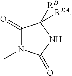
C1(=O)N(C)C(=O)NC1([RD])[RDA]
